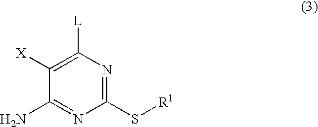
C1([X])=C([L])N=C(S[R1])N=C1N
